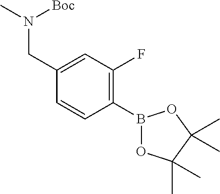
C1(CN(C)[Boc])=CC(F)=C(B2OC(C)(C)C(C)(C)O2)C=C1
